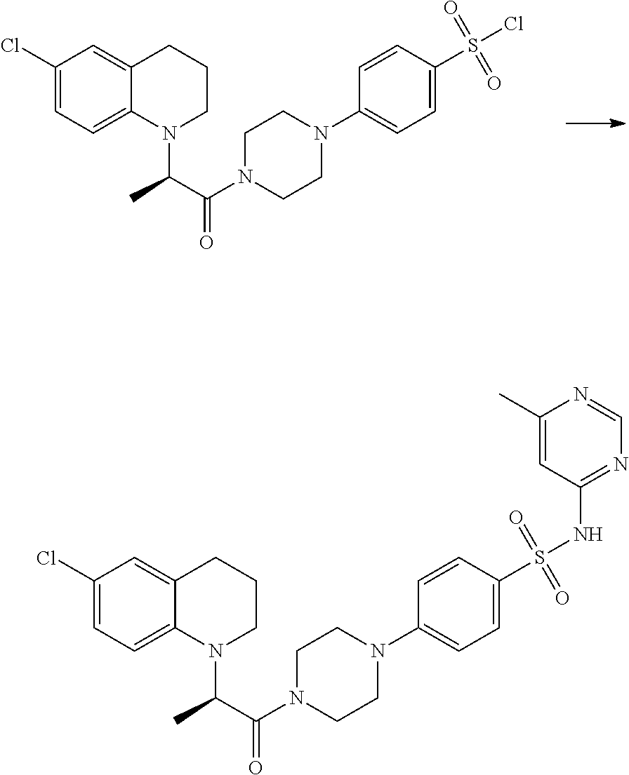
C12=CC(Cl)=CC=C1N(C(C(N1CCN(C3=CC=C(S(=O)(Cl)=O)C=C3)CC1)=O)C)CCC2.C12=CC(Cl)=CC=C1N(C(C(N1CCN(C3=CC=C(S(=O)(NC4=NC=NC(C)=C4)=O)C=C3)CC1)=O)C)CCC2
